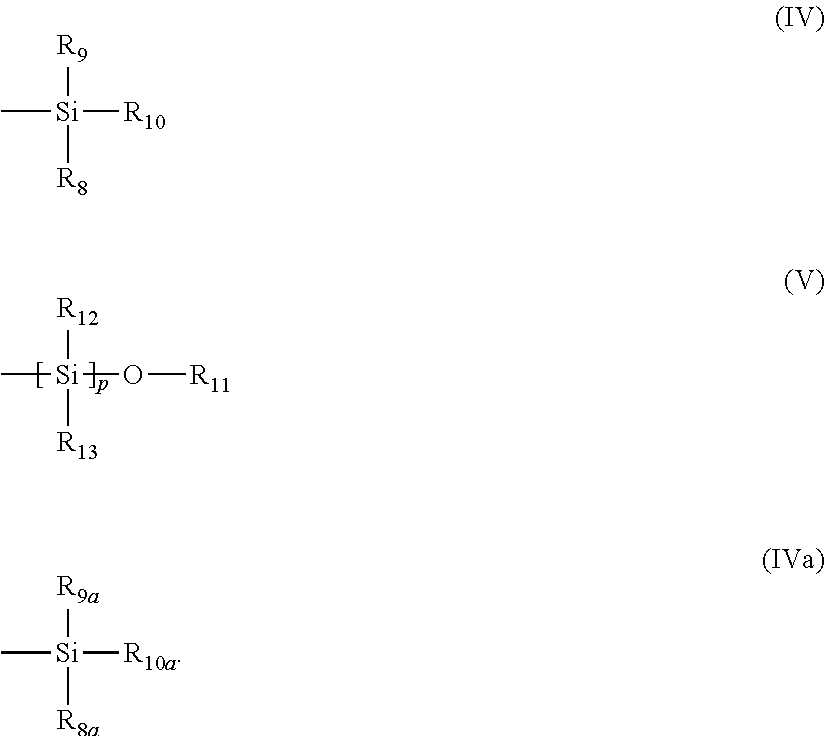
C[Si]([R12])(O[R11])[R13].C[Si]([R9])([R10])[R8].C[Si]([R9a])([R10a])[R8a]
